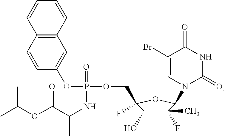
C1(F)(C)C(O)C(COP(OC2=CC3=C(C=C2)C=CC=C3)(NC(C(OC(C)C)=O)C)=O)(F)OC1N1C=C(Br)C(=O)NC1=O
